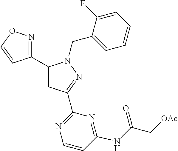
C1(C2=NOC=C2)=CC(C2=NC=CC(NC(C[OAc])=O)=N2)=NN1CC1=CC=CC=C1F
